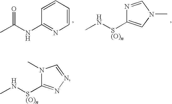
C1=CC(NC(C)=O)=NC=C1.N1=CN(C)C=C1[S(O)n]NC.N1(C)C([S(O)n]NC)=NN=C1
